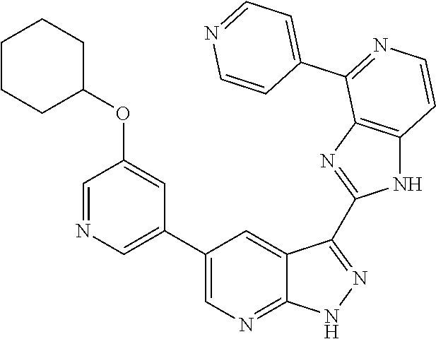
C1=NC=C(C2=CN=C3C(=C2)C(C2=NC4=C(N2)C=CN=C4C2=CC=NC=C2)=N[N H]3)C=C1OC1CCCCC1
